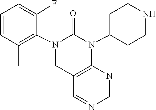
N1=CC2=C(N=C1)N(C1CCNCC1)C(=O)N(C1=C(C)C=CC=C1F)C2
